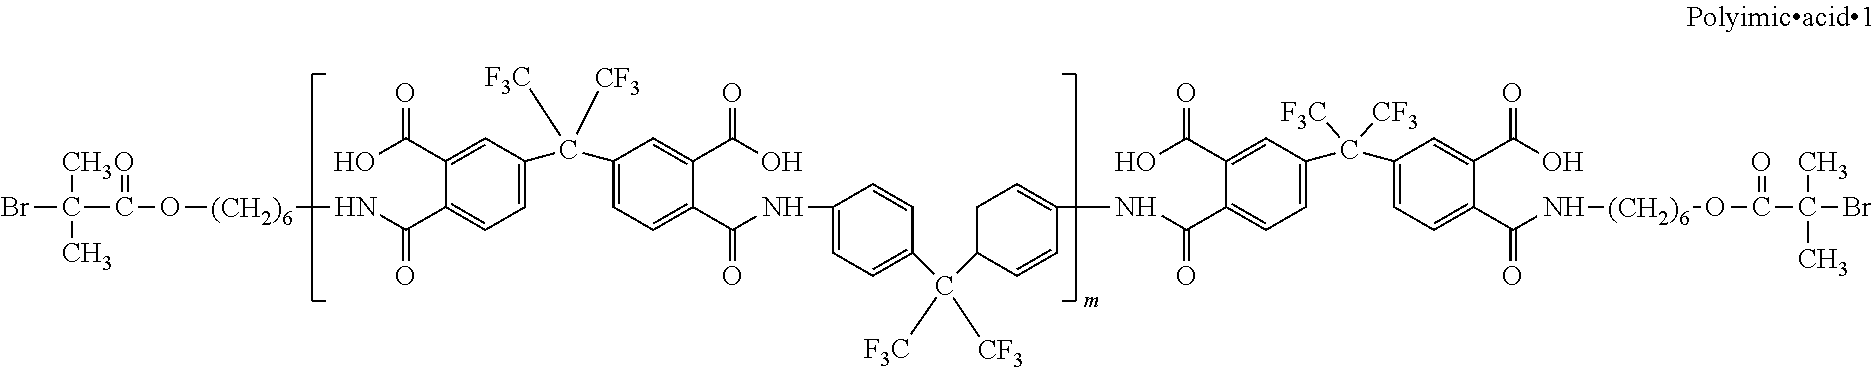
BrC(C)(C(=O)O[(CH2)6]NC(C1=CC=C(C([F3C])([CF3])C2=CC=C(C(NC3=CC=C(C(C4C=CC(NC(C5=CC=C(C([F3C])([CF3])C6=CC=C(C(N[(CH2)6]OC(C(Br)(C)C)=O)=O)C(C(O)=O)=C6)C=C5C(O)=O)=O)=CC4)([F3C])[CF3])C=C3)=O)C(C(O)=O)=C2)C=C1C(O)=O)=O)C
